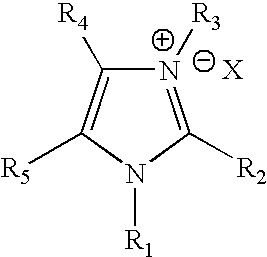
N1([R3])=C([R2])N([R1])C([R5])=C1[R4]
